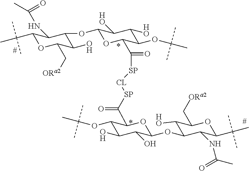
C1(C(C)(C)C)OC(C[ORa2])C(O)C(OC2OC(C([SP][CL][SP]C(=O)C3C(OC(C)(C)C)C(O)C(O)C(OC4C([HO])C(C[ORa2])OC(C(C)(C)C)C4NC(C)=O)O3)=O)C(OC(C)(C)C)C([HO])C2[HO])C1NC(C)=O
